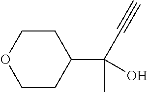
C1(C(O)(C)C#C)CCOCC1
